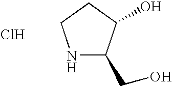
N1C(CO)C(O)CC1.Cl
